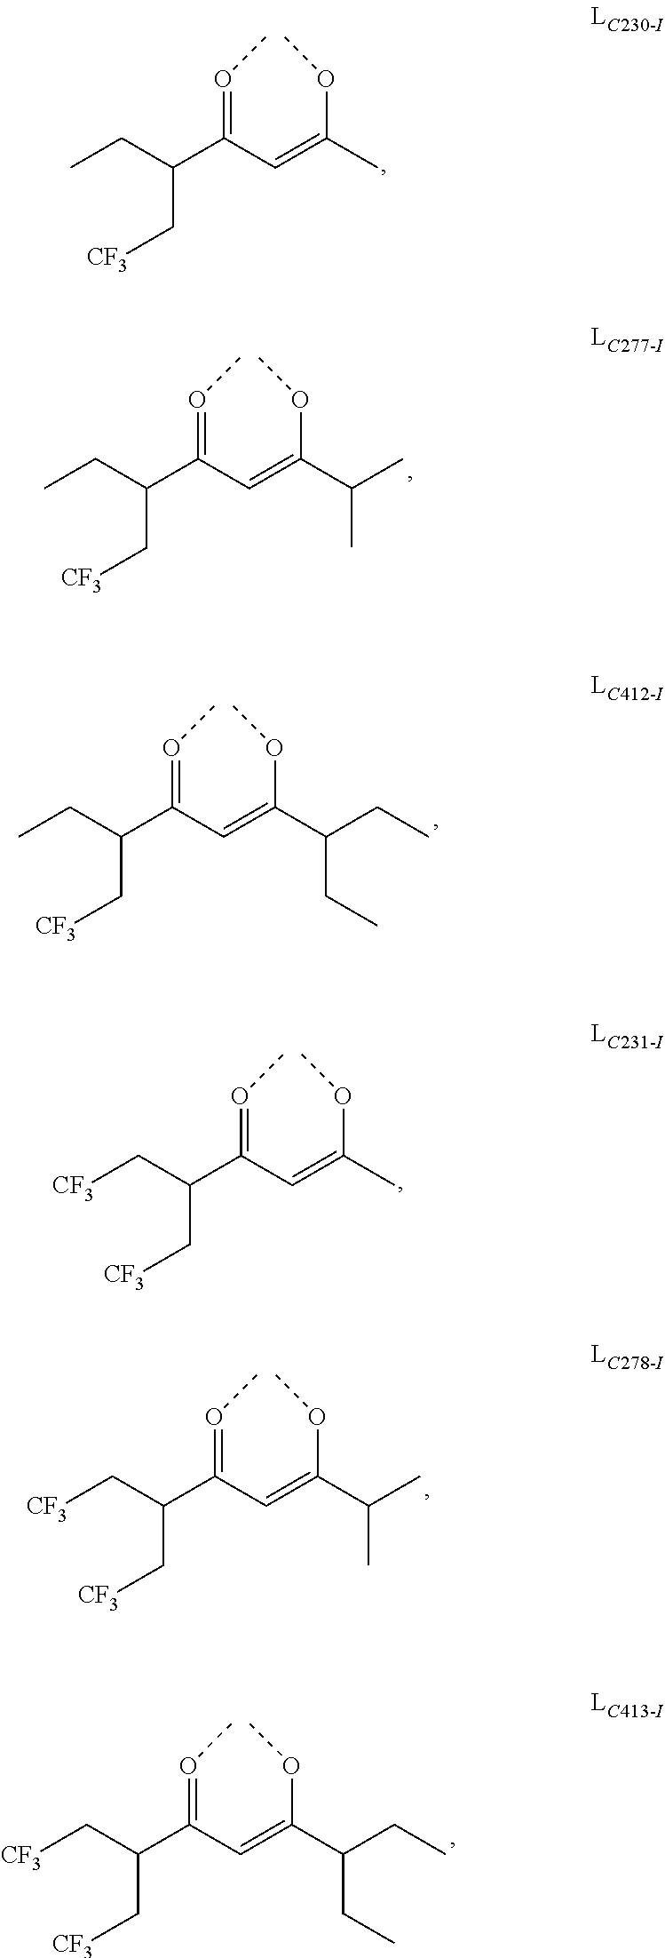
O(=C(C(CC)C[CF3])C=C(C)OC)C.O(=C(C(CC)C[CF3])C=C(C(C)C)OC)C.O(=C(C(CC)C[CF3])C=C(C(CC)CC)OC)C.O(=C(C(C[CF3])C[CF3])C=C(C)OC)C.O(=C(C(C[CF3])C[CF3])C=C(C(C)C)OC)C.O(=C(C(C[CF3])C[CF3])C=C(C(CC)CC)OC)C
